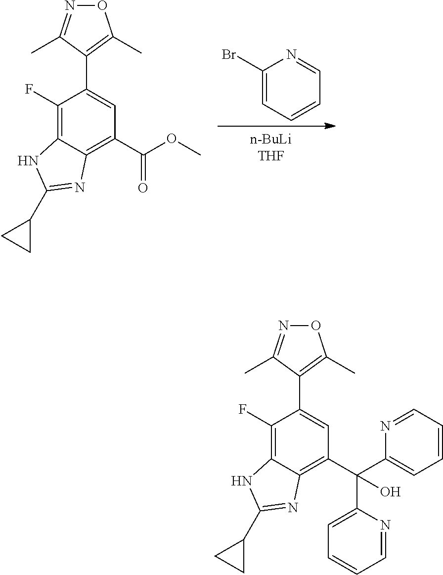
C1(Br)=CC=CC=N1.C12=C(F)C(C3=C(C)ON=C3C)=CC(C(=O)OC)=C1N=C(C1CC1)N2.C12=C(F)C(C3=C(C)ON=C3C)=CC(C(C3=CC=CC=N3)(C3=CC=CC=N3)O)=C1N=C(C1CC1)N2
